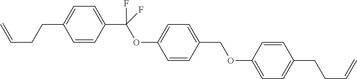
C=CCCC1=CC=C(C(OC2=CC=C(COC3=CC=C(CCC=C)C=C3)C=C2)(F)F)C=C1
